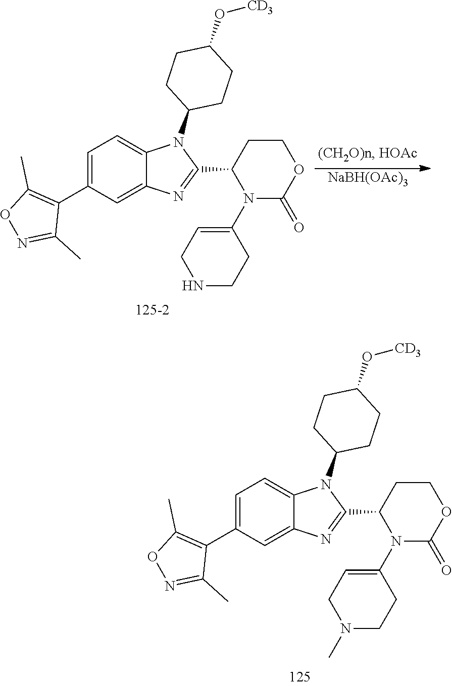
C1=C(C2=C(C)ON=C2C)C=C2C(=C1)N(C1CCC(O[CD3])CC1)C(C1N(C3=CCN(C)CC3)C(=O)OCC1)=N2.C1=C(C2=C(C)ON=C2C)C=C2C(=C1)N(C1CCC(O[CD3])CC1)C(C1N(C3=CCNCC3)C(=O)OCC1)=N2.[NaBH(OAc)3]
